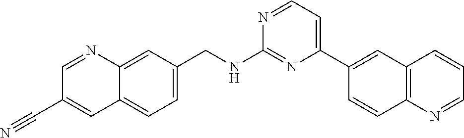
N1=CC=C(C2=CC3=C(C=C2)N=CC=C3)N=C1NCC1=CC=C2C(=C1)N=CC(C#N)=C2
